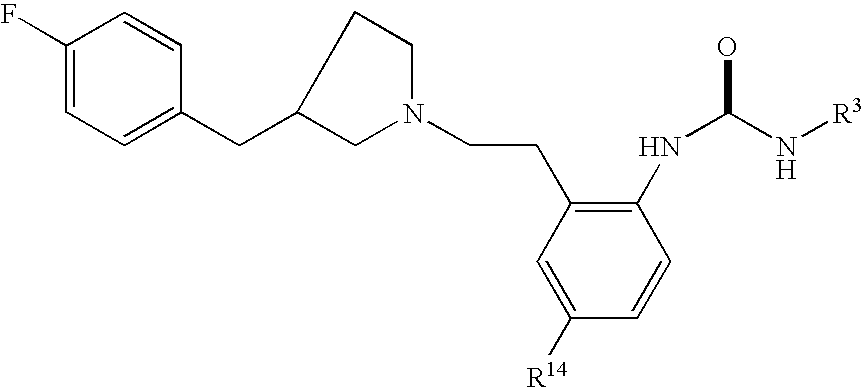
C1([R14])=CC(CCN2CCC(CC3=CC=C(F)C=C3)C2)=C(NC(N[R3])O)C=C1
